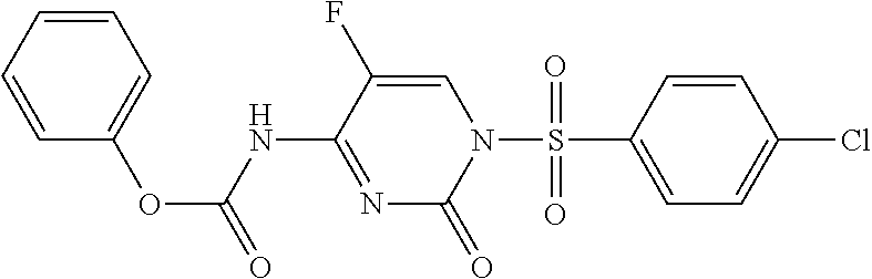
O(C(NC1=NC(=O)N(S(C2=CC=C(Cl)C=C2)(=O)=O)C=C1F)=O)C1=CC=CC=C1
